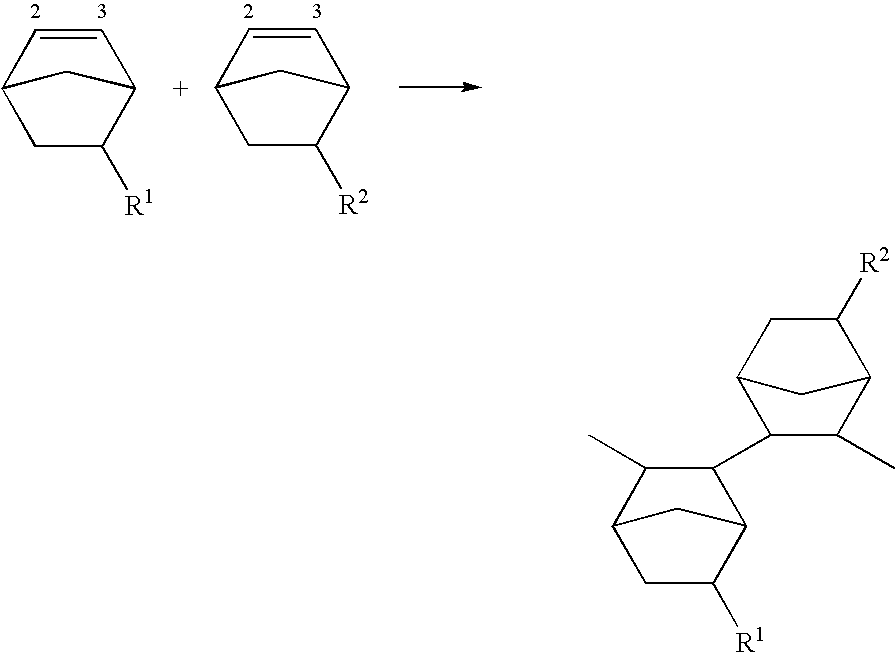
C1C([R1])C2C=CC1C2.C12CC([R2])C(C=C1)C2.CC1C(C2C(C)C3C([R2])CC2C3)C2C([R1])CC1C2
